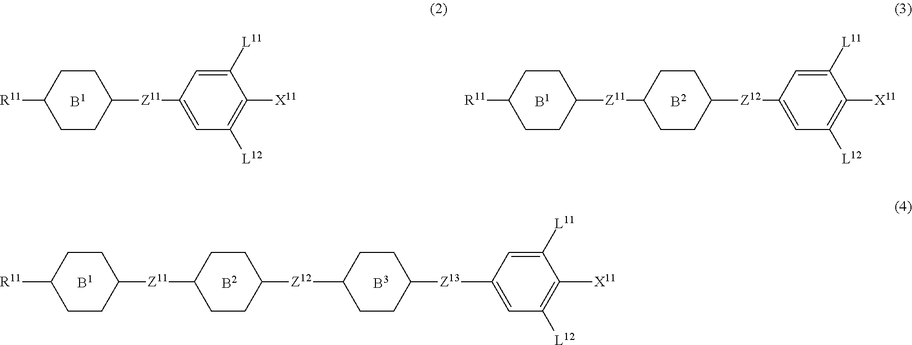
C1([R11])CCC([Z11]C2=CC([L12])=C([X11])C([L11])=C2)CC1.C1([R11])CCC([Z11]C2CCC([Z12]C3=CC([L12])=C([X11])C([L11])=C3)CC2)CC1.C1([R11])CCC([Z11]C2CCC([Z12]C3CCC([Z13]C4=CC([L12])=C([X11])C([L11])=C4)CC3)CC2)CC1
